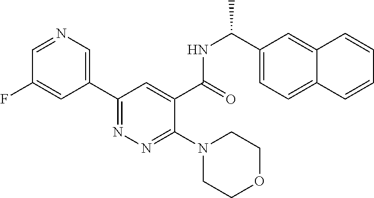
C1=NC=C(C2=NN=C(N3CCOCC3)C(C(=O)NC(C3=CC=C4C(=C3)C=CC=C4)C)=C2)C=C1F
